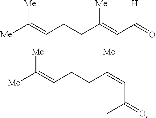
[Me]C(=CCCC(=CC(=O)[H])[Me])[Me].[Me]C(=CCCC(=CC(=O)C)[Me])[Me]
